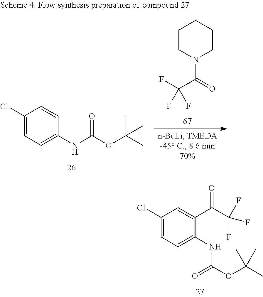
C1(Cl)=CC=C(NC(=O)OC(C)(C)C)C=C1.C1CN(C(C(F)(F)F)=O)CCC1.C1(Cl)=CC=C(NC(=O)OC(C)(C)C)C(C(C(F)(F)F)=O)=C1
